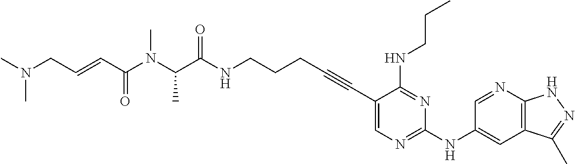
C1(C#CCCCNC(C(C)N(C)C(C=CCN(C)C)=O)=O)=CN=C(NC2=CC3=C(N=C2)NN=C3C)N=C1NCCC
